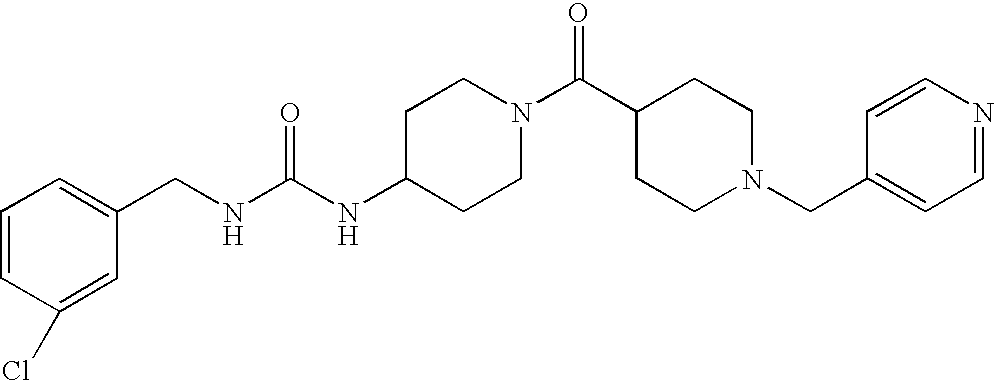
C(NC1CCN(C(C2CCN(CC3=CC=NC=C3)CC2)=O)CC1)(NCC1=CC=CC(Cl)=C1)=O
